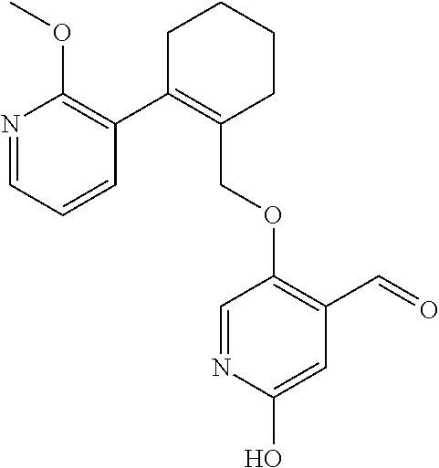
C1C(C2=C(OC)N=CC=C2)=C(COC2=C(C=O)C=C(O)N=C2)CCC1
